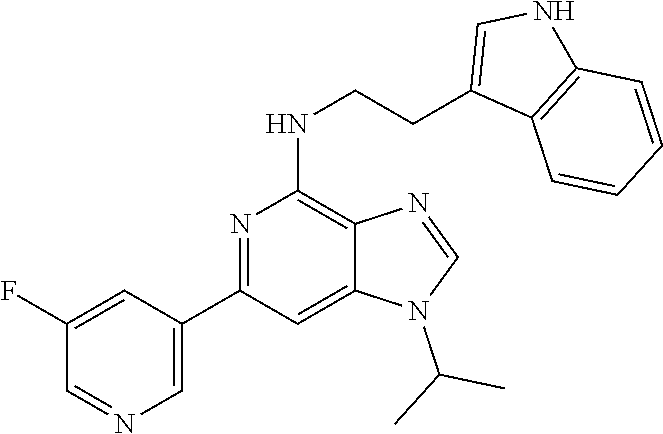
C1(C2=NC(NCCC3=CNC4=C3C=CC=C4)=C3C(=C2)N(C(C)C)C=N3)=CN=CC(F)=C1
